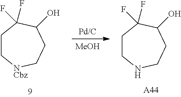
[Pd/C].[MeOH].C1C[NCbz]CCC(O)C1(F)F.C1CNCCC(O)C1(F)F.[A44]
